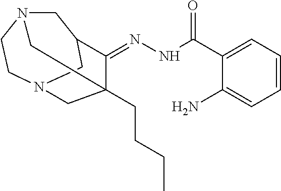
C1N2CCN3CC1C(=NNC(C1=CC=CC=C1N)=O)C(CCCC)(C3)C2
